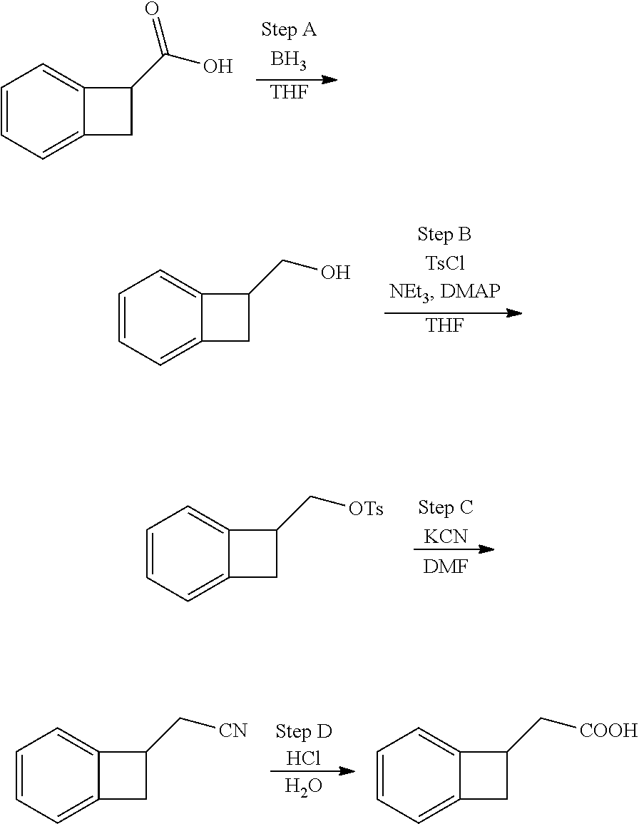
C1=CC=C2C(=C1)C(C(O)=O)C2.B.[THF].C1=CC=C2C(=C1)C(CO)C2.[THF].C1=CC=C2C(=C1)C(C[OTs])C2.[KCN].[DMF].C1=CC=C2C(=C1)C(C[CN])C2.C1=CC=C2C(=C1)C(C[COOH])C2.Cl.O
